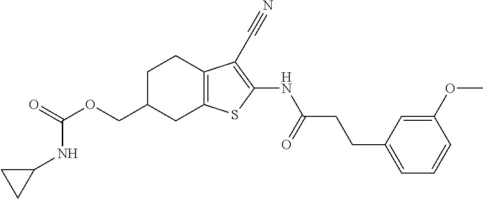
C(OCC1CC2=C(CC1)C(C#N)=C(NC(CCC1=CC=CC(OC)=C1)=O)S2)(=O)NC1CC1
